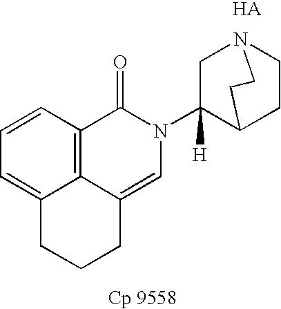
N1(C2([H])C3CCN(C2)CC3)C(=O)C2=C3C(=CC=C2)CCCC3=C1.[HA]
